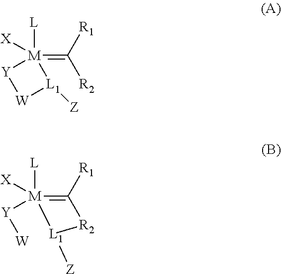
[M]1(=C([R1])[R2])([L])([X])[Y][W][L1]1[Z].[M]1([L])([X])([Y][W])=C([R1])[R2][L1]1[Z]
